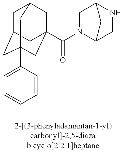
C1C2CC3(C4=CC=CC=C4)CC(C(N4C5CNC(C4)C5)=O)(CC1C3)C2
